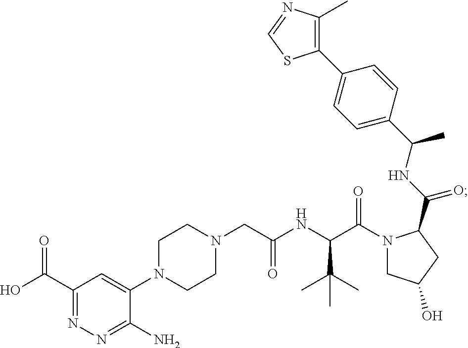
N1(CC(NC(C(N2CC(O)CC2C(NC(C2=CC=C(C3=C(C)N=CS3)C=C2)C)=O)=O)C(C)(C)C)=O)CCN(C2=CC(C(=O)O)=NN=C2N)CC1
